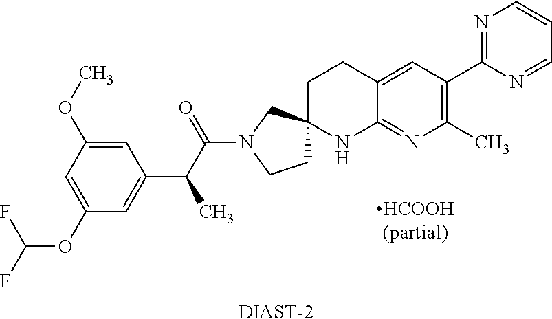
C1(OC(F)F)=CC(OC)=CC(C(C(N2CCC3(C2)CCC2=CC(C4=NC=CC=N4)=C(C)N=C2N3)=O)C)=C1.[DIAST-2]
